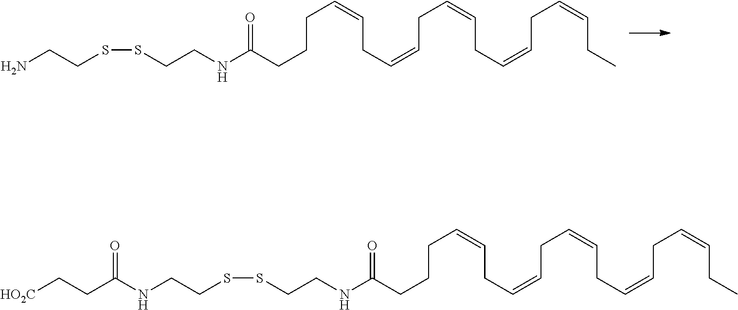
C(CC=CCC=CCC=CCC=CCC)=CCCCC(NCCSSCCN)=O.C(CC=CCC=CCC=CCC=CCC)=CCCCC(NCCSSCCNC(CC[HO2C])=O)=O
